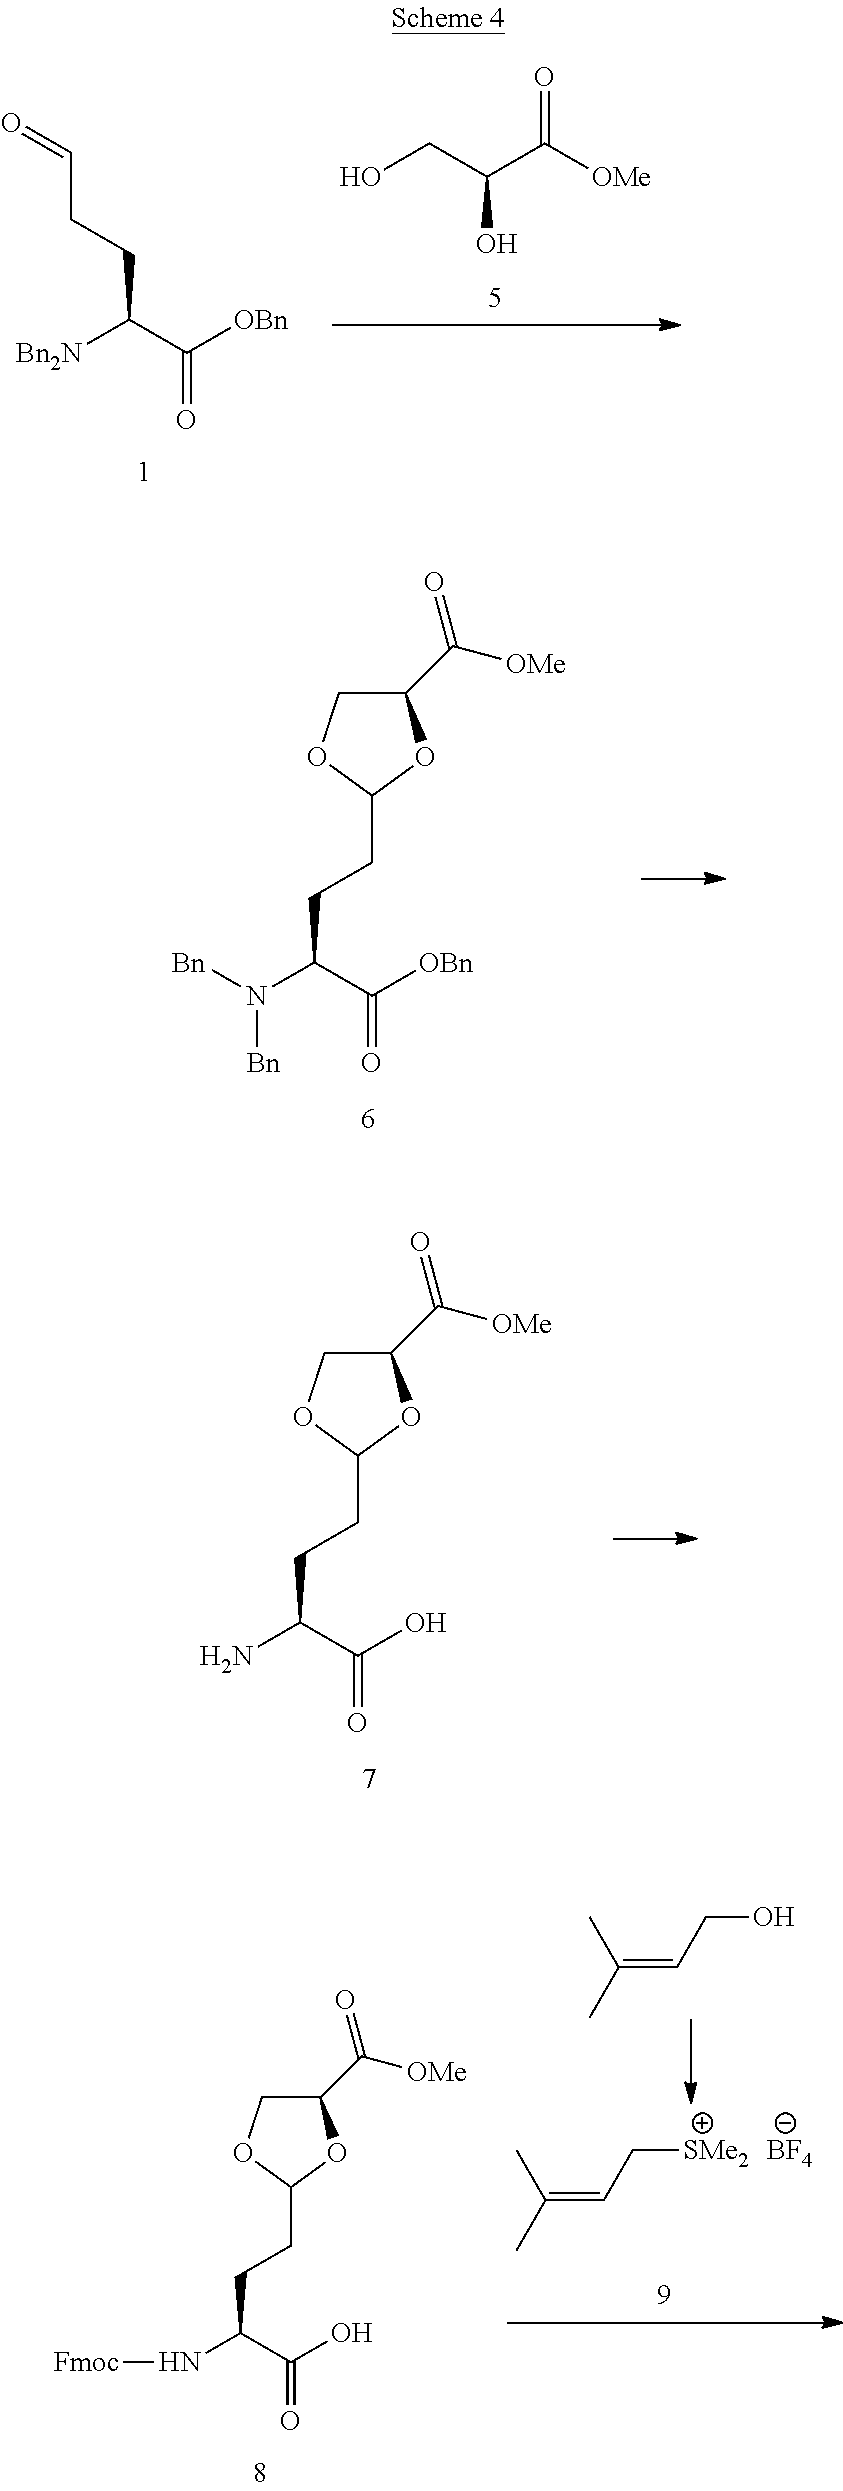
OCC(C([OMe])=O)O.[Bn2N]C(C([OBn])=O)CCC=O.NC(C(O)=O)CCC1OCC(C([OMe])=O)O1.N(C(C([OBn])=O)CCC1OCC(C([OMe])=O)O1)([Bn])[Bn].CC(=CCO)C.CC(=CC[SMe2])C.[BF4].N(C(C(O)=O)CCC1OCC(C([OMe])=O)O1)[Fmoc]
